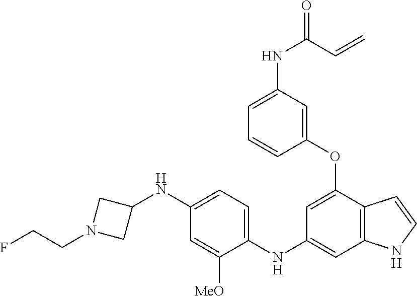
C1(OC2=CC(NC3=CC=C(NC4CN(CCF)C4)C=C3[MeO])=CC3=C2C=CN3)=CC(NC(=O)C=C)=CC=C1
